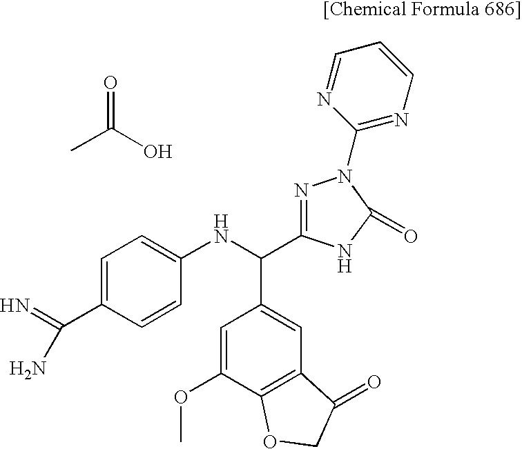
C1=C(OC)C2=C(C=C1C(NC1=CC=C(C(N)=N)C=C1)C1=NN(C3=NC=CC=N3)C(=O)N1)C(=O)CO2.O=C(O)C
